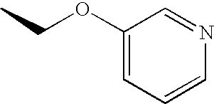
CCOC1=CC=CN=C1
